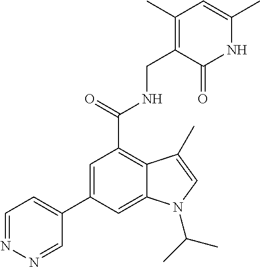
N1C(C)=CC(C)=C(CNC(C2=C3C(=CC(C4=CC=NN=C4)=C2)N(C(C)C)C=C3C)=O)C1=O
